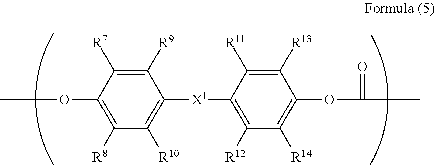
COC1=C([R8])C([R10])=C([X1]C2=C([R12])C([R14])=C(OC(=O)C)C([R13])=C2[R11])C([R9])=C1[R7]
